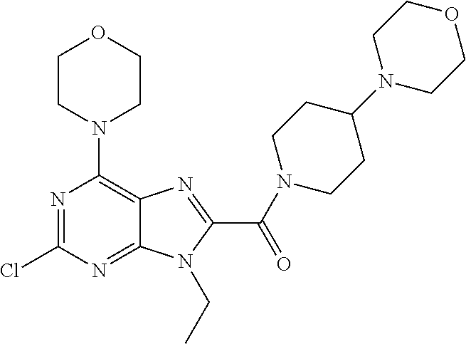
N1=C(Cl)N=C2C(=C1N1CCOCC1)N=C(C(N1CCC(N3CCOCC3)CC1)=O)N2CC
